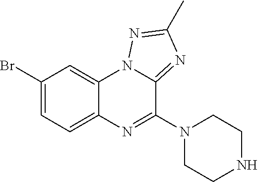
C1(Br)=CC=C2C(=C1)N1C(=NC(C)=N1)C(N1CCNCC1)=N2
